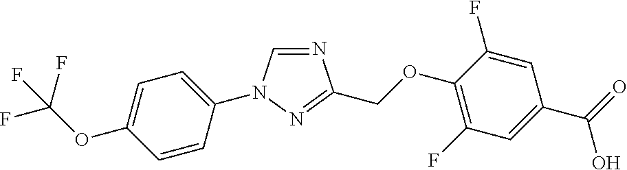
N1=CN(C2=CC=C(OC(F)(F)F)C=C2)N=C1COC1=C(F)C=C(C(=O)O)C=C1F
